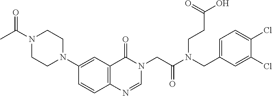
C1=CC2=C(C=C1N1CCN(C(C)=O)CC1)C(=O)N(CC(N(CC1=CC=C(Cl)C(Cl)=C1)CCC(O)=O)=O)C=N2
